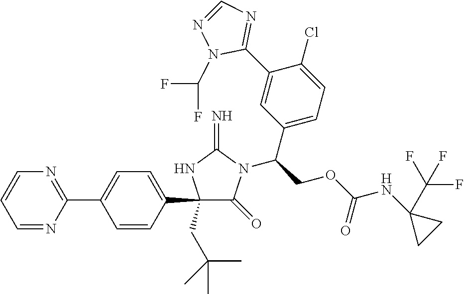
C1(C2=CC=C(C3=NC=CC=N3)C=C2)(CC(C)(C)C)C(=O)N(C(COC(NC2(C(F)(F)F)CC2)=O)C2=CC=C(Cl)C(C3=NC=NN3C(F)F)=C2)C(=N)N1
